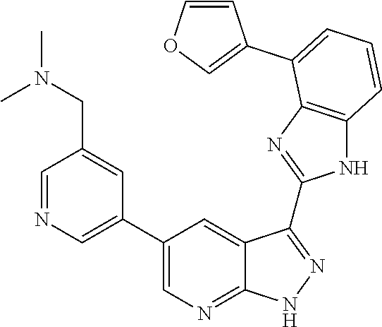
C1=NC=C(C2=CN=C3C(=C2)C(C2=NC4=C(N2)C=CC=C4C2=COC=C2)=NN3)C=C1CN(C)C
